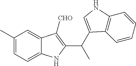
C1(C)=CC=C2C(=C1)C([CHO])=C(C(C)C1=CNC3=C1C=CC=C3)N2
